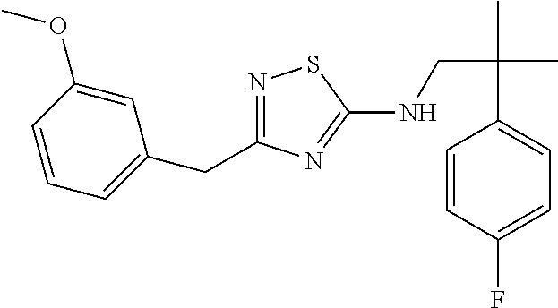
N1=C(CC2=CC=CC(OC)=C2)N=C(NCC(C)(C)C2=CC=C(F)C=C2)S1
